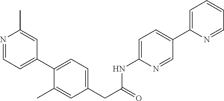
N1=CC=C(C2=CC=C(CC(=O)NC3=CC=C(C4=CC=CC=N4)C=N3)C=C2C)C=C1C
